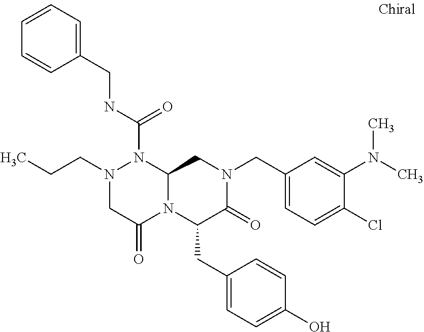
N1(CCC)CC(=O)N2C(N1C(NCC1=CC=CC=C1)=O)CN(CC1=CC=C(Cl)C(N(C)C)=C1)C(=O)C2CC1=CC=C(O)C=C1
